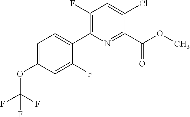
O(C)C(C1=NC(C2=CC=C(OC(F)(F)F)C=C2F)=C(F)C=C1Cl)=O
